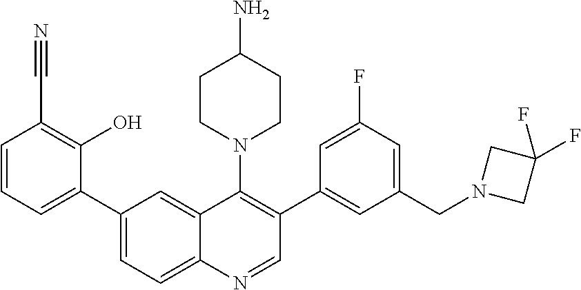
C1=CC=C(C2=CC=C3C(=C2)C(N2CCC(N)CC2)=C(C2=CC(CN4CC(F)(F)C4)=CC(F)=C2)C=N3)C(O)=C1C#N
